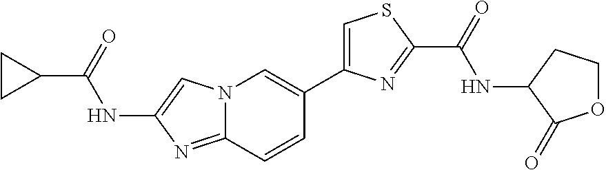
N12C(=NC(NC(C3CC3)=O)=C1)C=CC(C1=CSC(C(NC3CCOC3=O)=O)=N1)=C2
